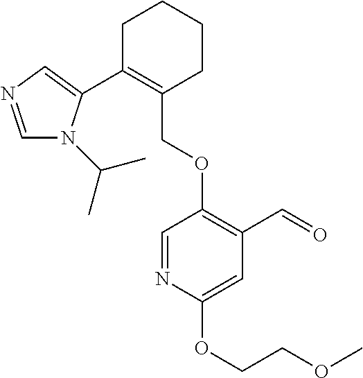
C1C(C2=CN=CN2C(C)C)=C(COC2=C(C=O)C=C(OCCOC)N=C2)CCC1
